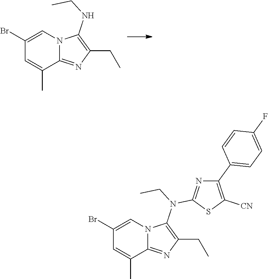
C1(Br)=CN2C(=NC(CC)=C2NCC)C(C)=C1.C1(Br)=CN2C(=NC(CC)=C2N(CC)C2=NC(C3=CC=C(F)C=C3)=C([CN])S2)C(C)=C1
